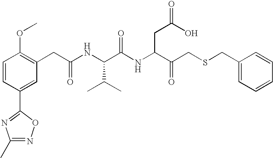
C(C(NC(C(NC(C(CSCC1=CC=CC=C1)=O)CC(O)=O)=O)C(C)C)=O)C1=C(OC)C=CC(C2=NC(C)=NO2)=C1
